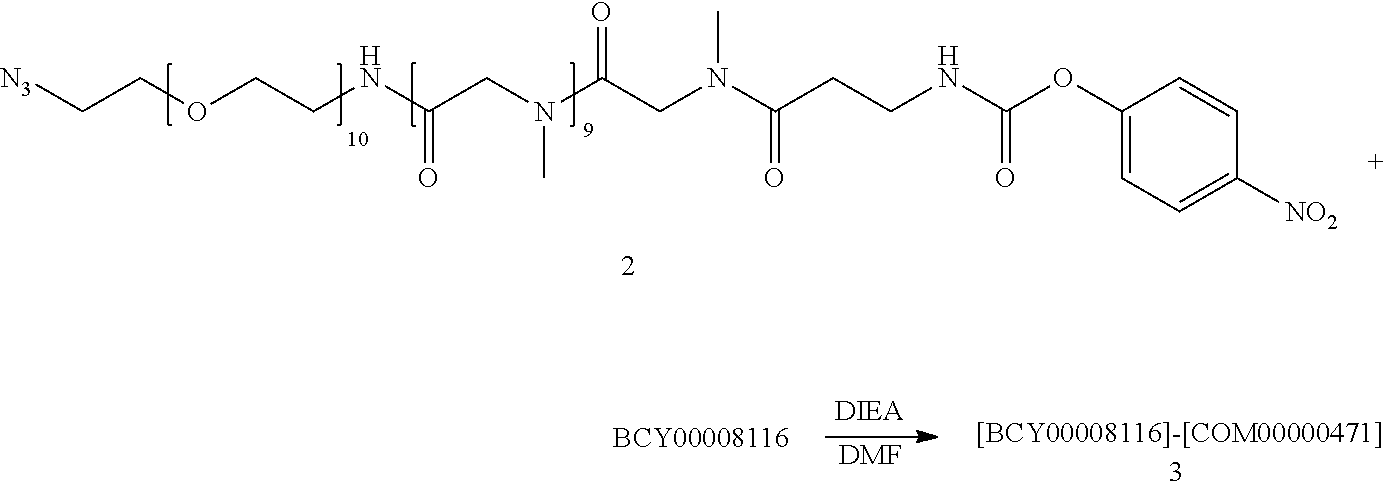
C(OCCNC(CN(C(CN(C(CCNC(OC1=CC=C([NO2])C=C1)=O)=O)C)=O)C)=O)C[N3].[DMF]
